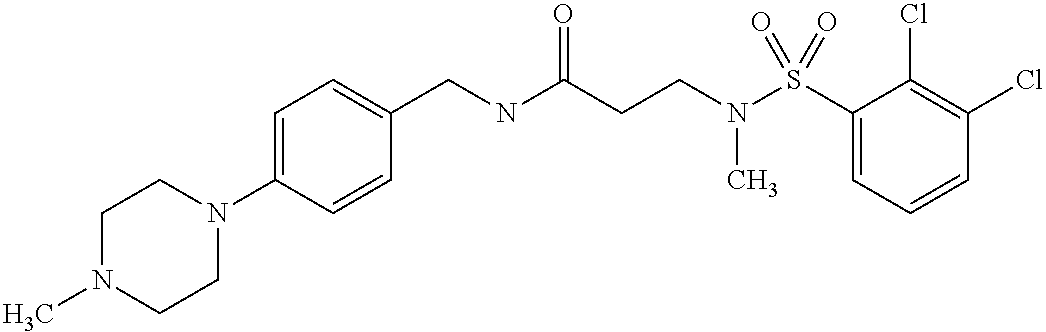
C1(CNC(CCN(S(C2=CC=CC(Cl)=C2Cl)(=O)=O)C)=O)=CC=C(N2CCN(C)CC2)C=C1
